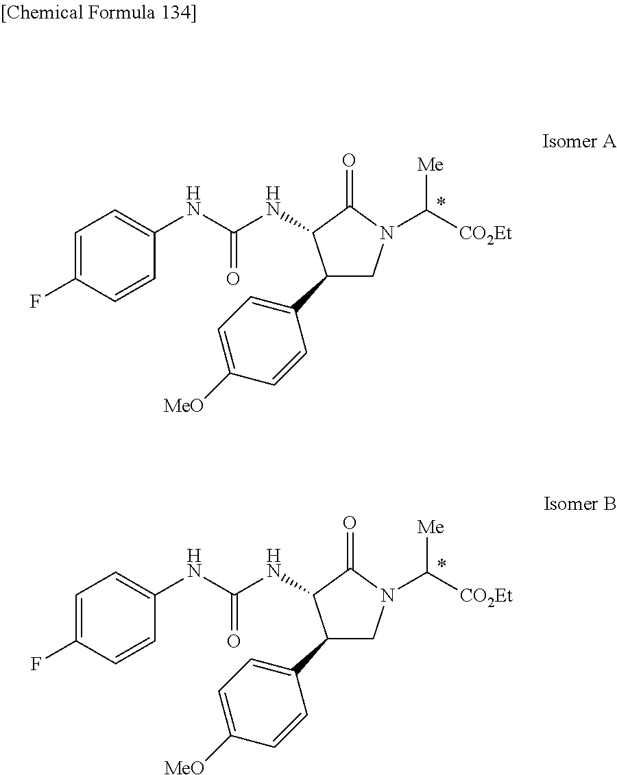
C1=C(F)C=CC(NC(NC2C(C3=CC=C([MeO])C=C3)CN(C([Me])[CO2Et])C2=O)=O)=C1.C1=C(F)C=CC(NC(NC2C(C3=CC=C([MeO])C=C3)CN(C([Me])[CO2Et])C2=O)=O)=C1
